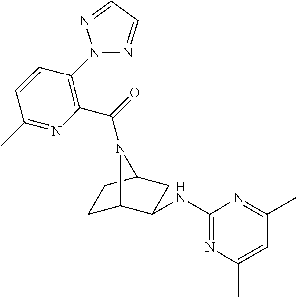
C1(NC2C3CCC(C2)N3C(=O)C2=C(N3N=CC=N3)C=CC(C)=N2)=NC(C)=CC(C)=N1
